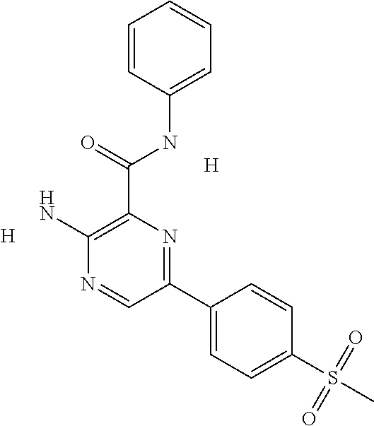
[H].[H].C1(C(NC2=CC=CC=C2)=O)=C(N)N=CC(C2=CC=C(S(=O)(=O)C)C=C2)=N1
